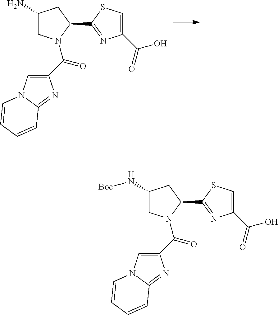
C1(N)CN(C(C2=CN3C(=N2)C=CC=C3)=O)C(C2=NC(C(=O)O)=CS2)C1.C1(N[Boc])CN(C(C2=CN3C(=N2)C=CC=C3)=O)C(C2=NC(C(=O)O)=CS2)C1
